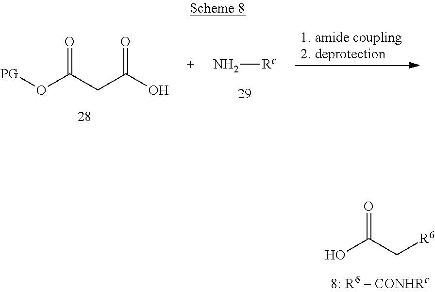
[1. amide coupling2. deprotection].N[Rc].C(C(O)=O)C(=O)O[PG].C(C(=O)O)[R6]
